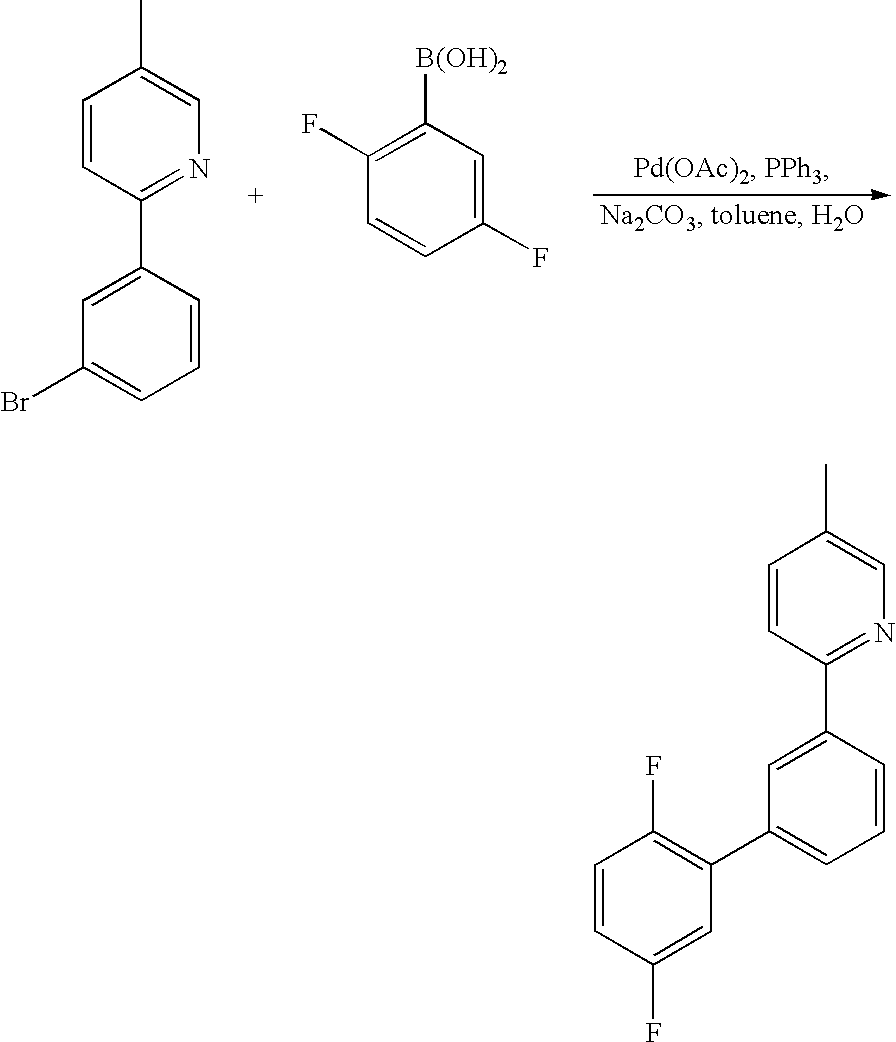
CC1=CN=C(C2=CC(Br)=CC=C2)C=C1.C1(F)=C([B(OH)2])C=C(F)C=C1.CC1=CN=C(C2=CC(C3=C(F)C=CC(F)=C3)=CC=C2)C=C1
